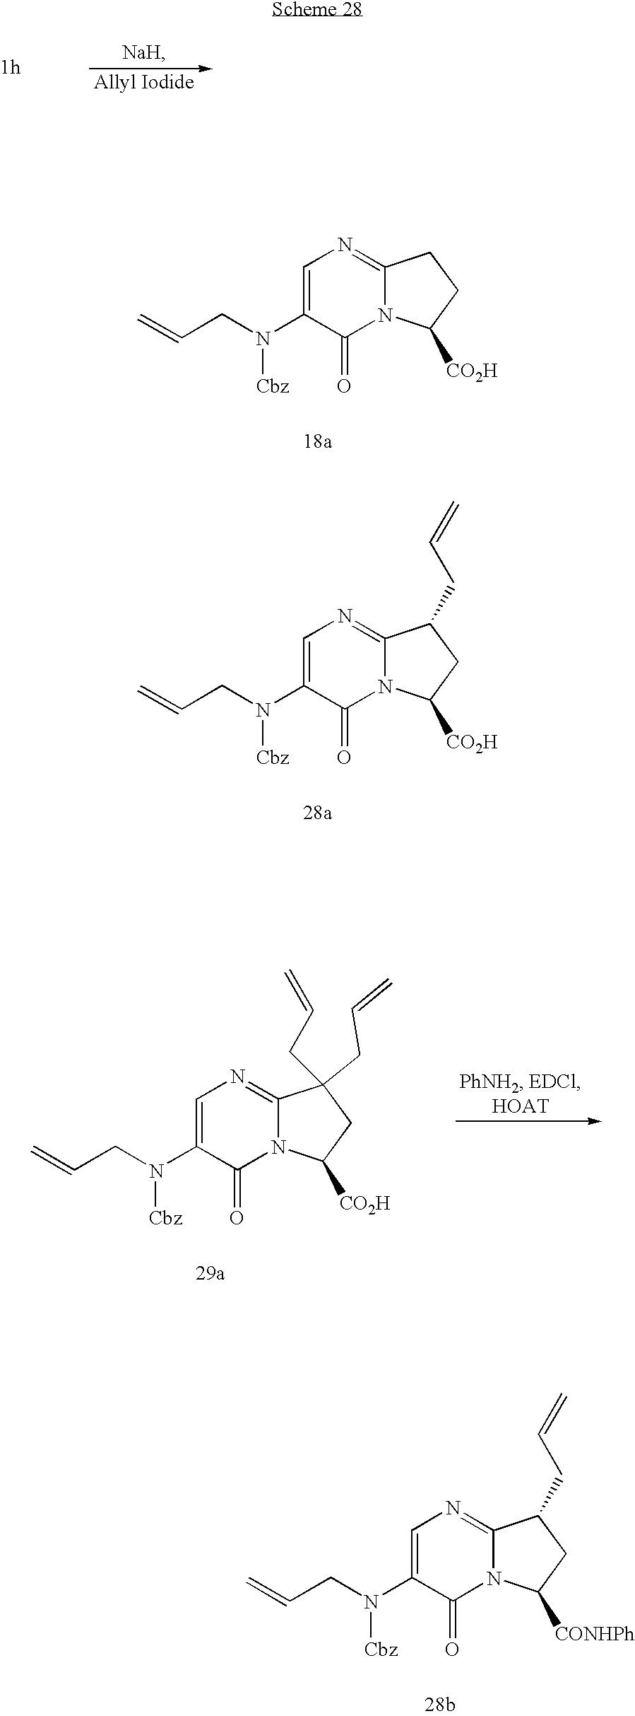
C=CCN(C1=CN=C2N(C1=O)C([CO2H])CC2)[Cbz].C=CCN(C1=CN=C2N(C1=O)C([CO2H])CC2CC=C)[Cbz].C=CCN(C1=CN=C2N(C1=O)C([CO2H])CC2(CC=C)CC=C)[Cbz].C=CCN(C1=CN=C2N(C1=O)C([CONHPh])CC2CC=C)[Cbz]
